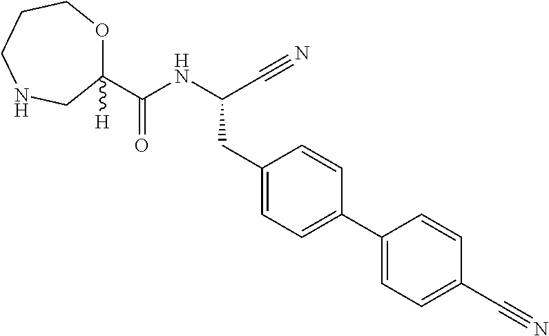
N(C(C#N)CC1=CC=C(C2=CC=C(C#N)C=C2)C=C1)C(C1([H])OCCCNC1)=O
